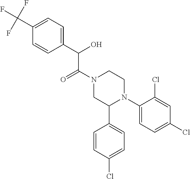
C(C(N1CC(C2=CC=C(Cl)C=C2)N(C2=CC=C(Cl)C=C2Cl)CC1)=O)(O)C1=CC=C(C(F)(F)F)C=C1
